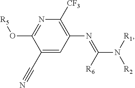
N1=C(O[R5])C(C#N)=CC(N=C(N([R1])[R2])[R6])=C1[CF3]
